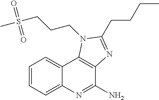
C1=CC=C2C(=C1)C1=C(C(N)=N2)N=C(CCCC)N1CCCS(C)(=O)=O
